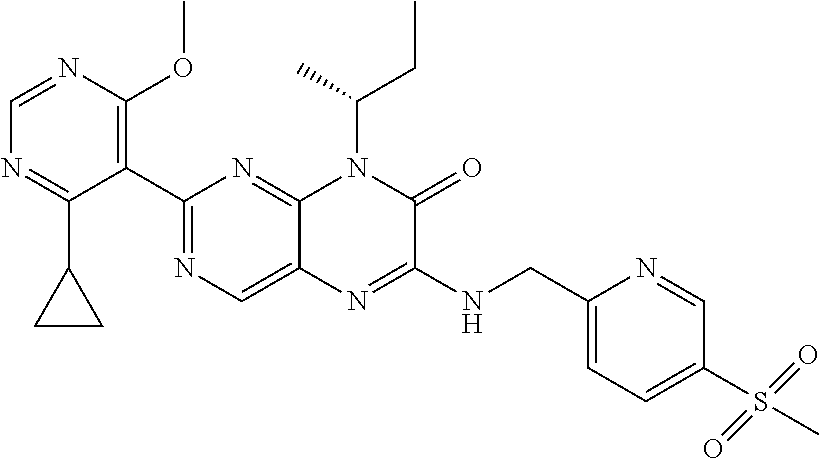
C1(C2=NC=C3C(=N2)N(C(C)CC)C(=O)C(NCC2=CC=C(S(C)(=O)=O)C=N2)=N3)=C(OC)N=CN=C1C1CC1
